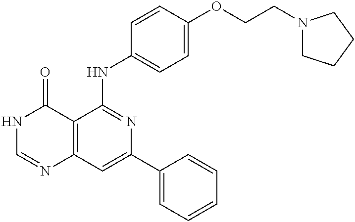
C12=C(C=C(C3=CC=CC=C3)N=C1NC1=CC=C(OCCN3CCCC3)C=C1)N=CNC2=O
